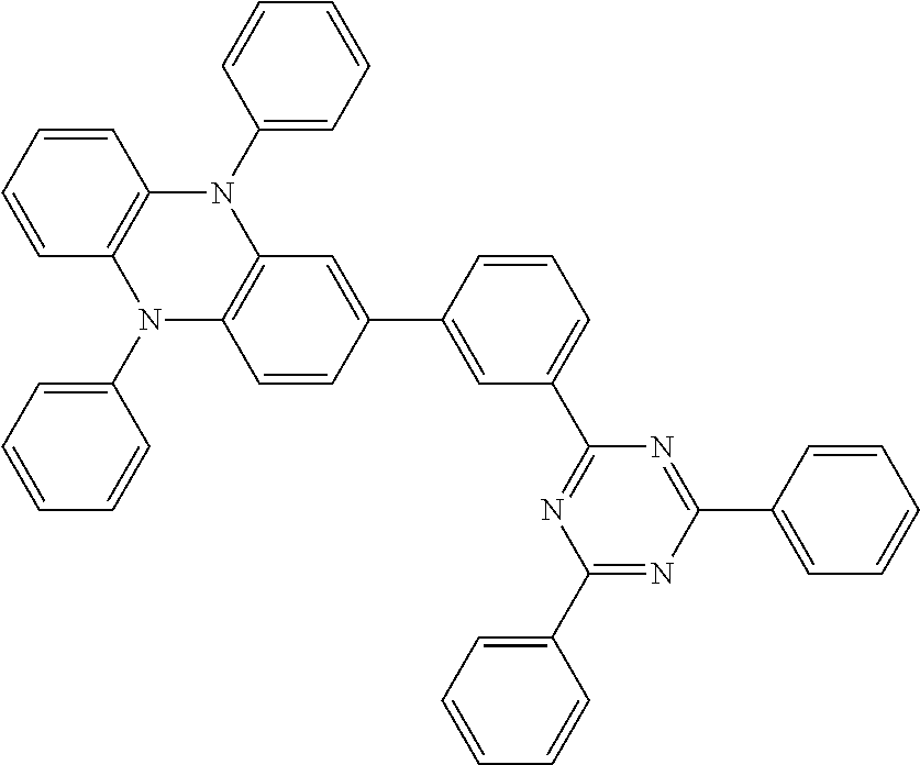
C1(C2=CC(C3=NC(C4=CC=CC=C4)=NC(C4=CC=CC=C4)=N3)=CC=C2)=CC2=C(C=C1)N(C1=CC=CC=C1)C1=C(N2C2=CC=CC=C2)C=CC=C1
